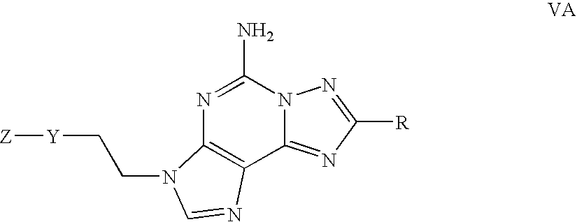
C12=NC([R])=NN1C(N)=NC1=C2N=CN1CC[Y][Z]
